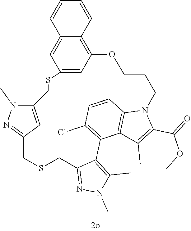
C12=CC(=C3C(=C1)C=CC=C3)OCCCN1C3=C(C(=C(Cl)C=C3)C3=C(C)N(C)N=C3CSCC3=NN(C)C(=C3)CS2)C(C)=C1C(=O)OC
